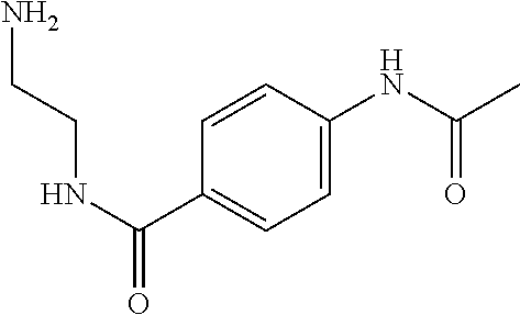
C1=CC(C(NCCN)=O)=CC=C1NC(C)=O
